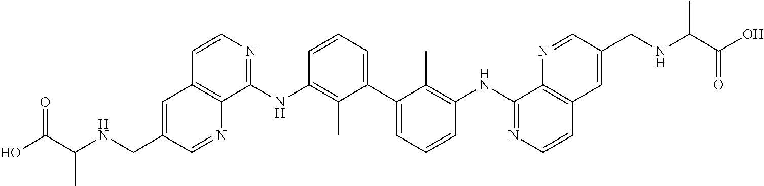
C1=CC=C(C2=CC=CC(NC3=NC=CC4=C3N=CC(CNC(C(O)=O)C)=C4)=C2C)C(C)=C1NC1=NC=CC2=C1N=CC(CNC(C(O)=O)C)=C2
